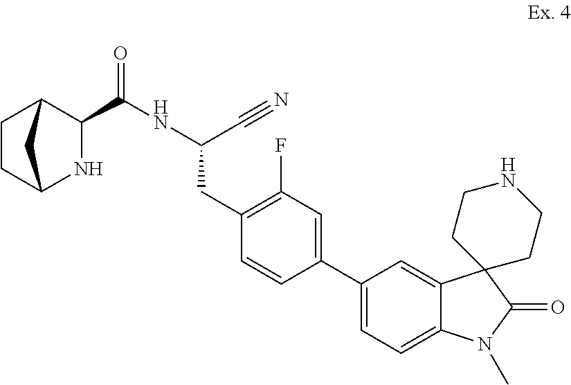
C1(C(NC(C#N)CC2=C(F)C=C(C3=CC=C4C(=C3)C3(C(=O)N4C)CCNCC3)C=C2)=O)C2CCC(N1)C2
